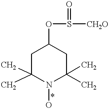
C1(C)(C)CC(OS([CH2O])=O)CC(C)(C)N1O
